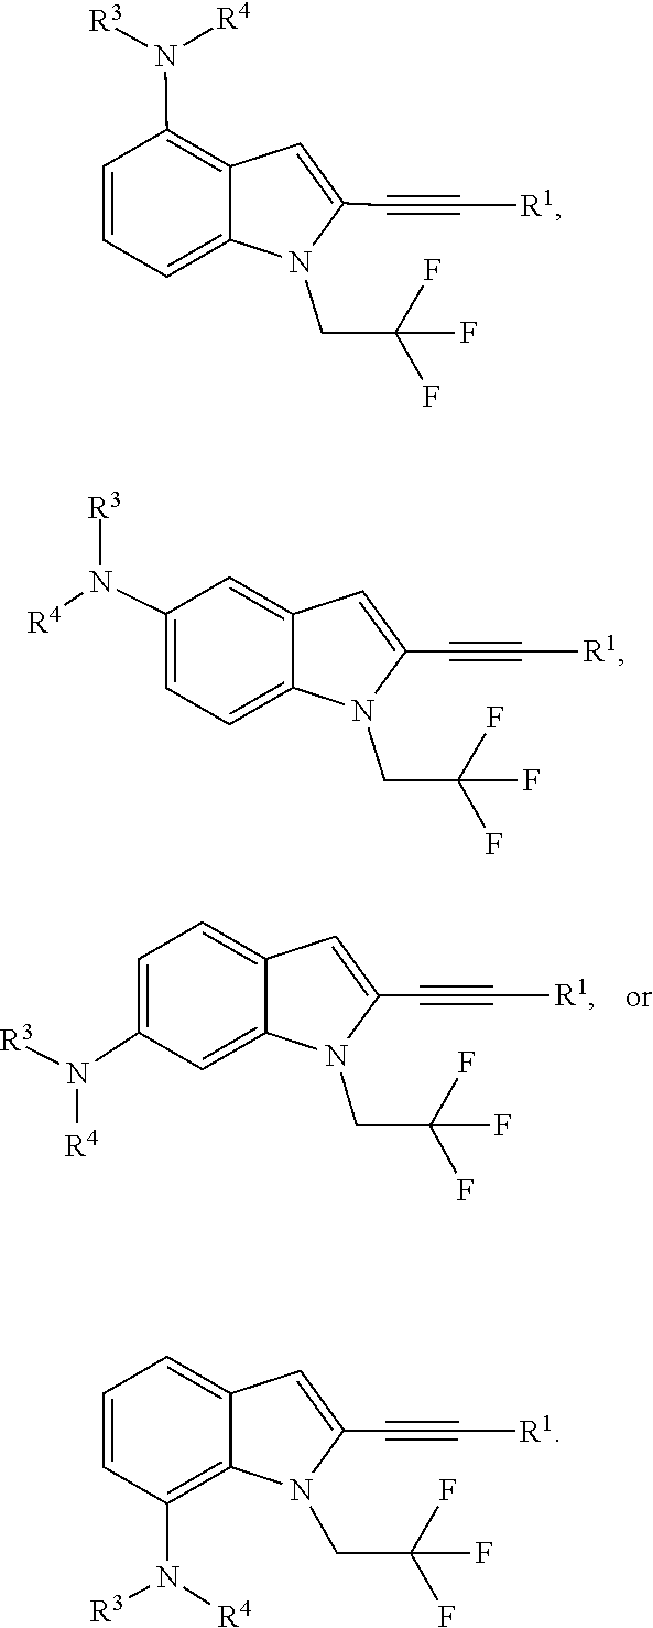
[R4]N(C1=CC=C2C(=C1)N(CC(F)(F)F)C(C#C[R1])=C2)[R3].C1=CC=C2C(=C1N([R4])[R3])C=C(C#C[R1])N2CC(F)(F)F.N1(CC(F)(F)F)C(C#C[R1])=CC2=CC(N([R3])[R4])=CC=C12.C(C(F)(F)F)N1C(C#C[R1])=CC2=CC=CC(N([R4])[R3])=C12
